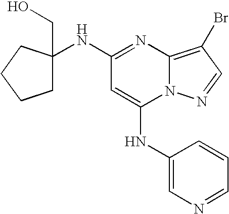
C1(NC2(CO)CCCC2)=NC2=C(Br)C=NN2C(NC2=CN=CC=C2)=C1
